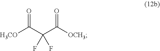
C([H3CO])(C(C(=O)[OCH3])(F)F)=O
